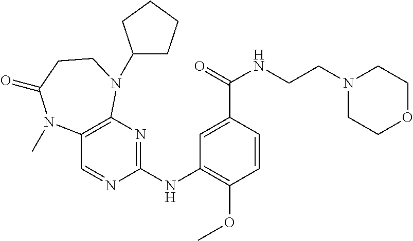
C1(NC2=NC3=C(C=N2)N(C)C(=O)CCN3C2CCCC2)=C(OC)C=CC(C(=O)NCCN2CCOCC2)=C1
